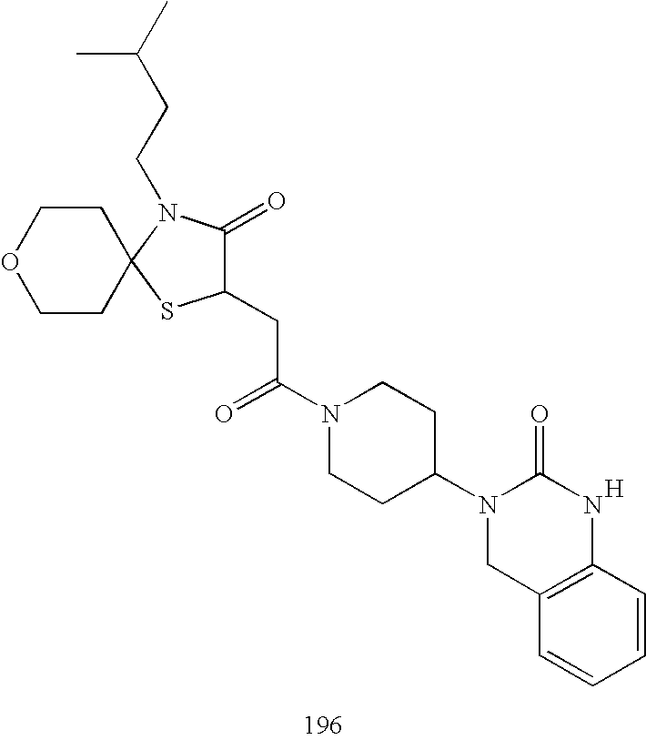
C1(CC(N2CCC(N3CC4=C(NC3=O)C=CC=C4)CC2)=O)C(=O)N(CCC(C)C)C2(S1)CCOCC2.[H]
